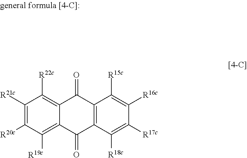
C1([R21c])=C([R20c])C([R19c])=C2C(=C1[R22c])C(=O)C1=C(C2=O)C([R18c])=C([R17c])C([R16c])=C1[R15c]
